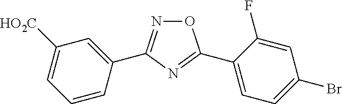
O1N=C(C2=CC([HO2C])=CC=C2)N=C1C1=CC=C(Br)C=C1F
